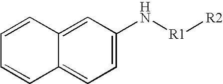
C1=CC2=CC(N[R1][R2])=CC=C2C=C1
